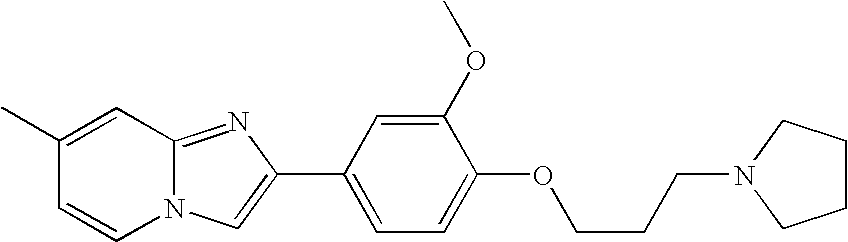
N12C(=NC(C3=CC=C(OCCCN4CCCC4)C(OC)=C3)=C1)C=C(C)C=C2
